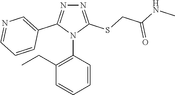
N1=C(SCC(NC)=O)N(C2=C(CC)C=CC=C2)C(C2=CN=CC=C2)=N1
